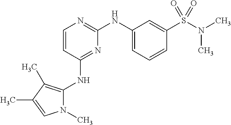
C1=CC(NC2=C(C)C(C)=CN2C)=NC(NC2=CC=CC(S(N(C)C)(=O)=O)=C2)=N1
